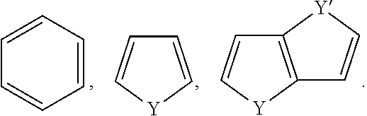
C1=C[Y]C=C1.C1=CC=CC=C1.C12=C([Y]C=C1)C=C[Y]2
